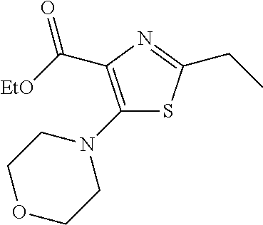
C1(N2CCOCC2)=C(C([EtO])=O)N=C(CC)S1
